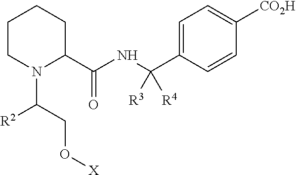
C1=C(C(NC(C2CCCCN2C(CO[X])[R2])=O)([R3])[R4])C=CC([CO2H])=C1
